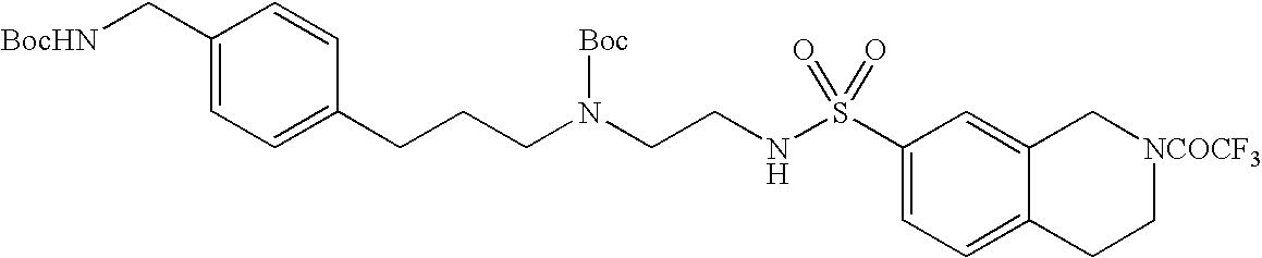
C1(C[BocHN])=CC=C(CCCN(CCNS(C2=CC=C3C(=C2)C[NCOCF3]CC3)(=O)=O)[Boc])C=C1
